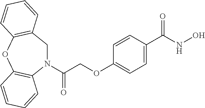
N1(C(COC2=CC=C(C(NO)=O)C=C2)=O)CC2=C(OC3=C1C=CC=C3)C=CC=C2
